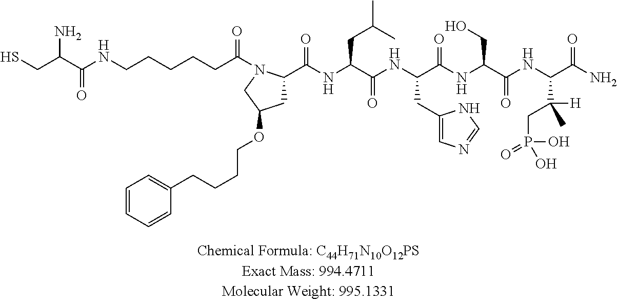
C(C(=O)N1C(C(NC(C(NC(C(NC(C(NC(C(N)=O)C([H])(C)CP(O)(=O)O)=O)CO)=O)CC2=CN=CN2)=O)CC(C)C)=O)CC(OCCCCC2=CC=CC=C2)C1)CCCCNC(C(CS)N)=O
